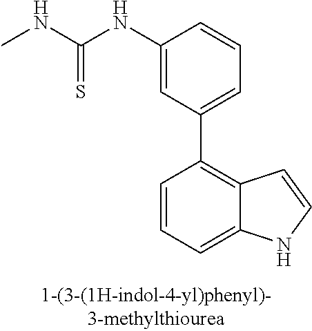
C1(NC(NC)=S)=CC(C2=C3C(=CC=C2)NC=C3)=CC=C1
